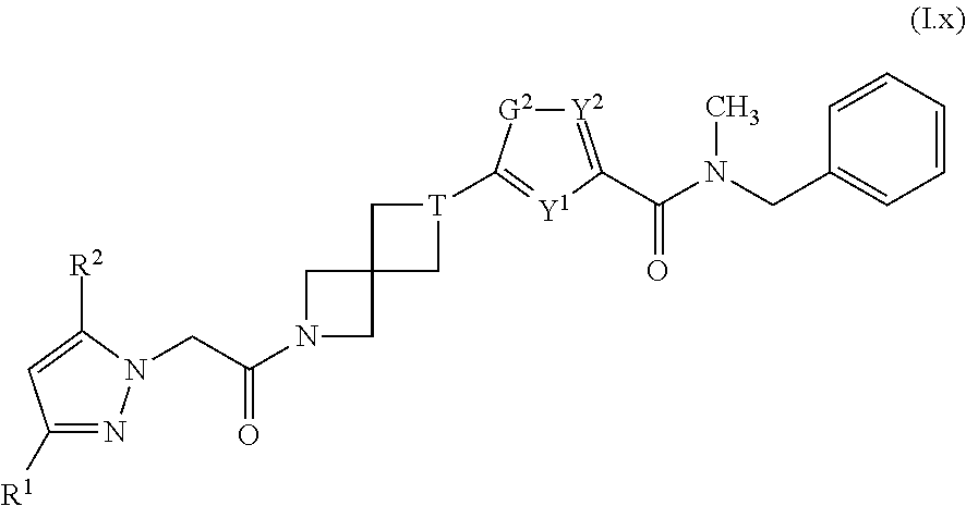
C1([R1])=NN(CC(N2CC3(C2)C[T](C2=[Y1]C(C(=O)N(CC4=CC=CC=C4)C)=[Y2][G2]2)C3)=O)C([R2])=C1
